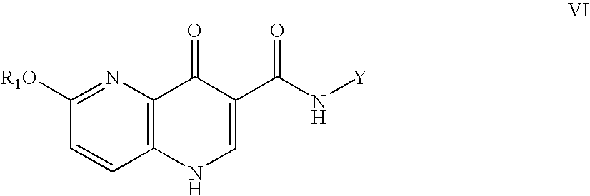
C1=CC2=C(N=C1[R1O])C(=O)C(C(N[Y])=O)=CN2
